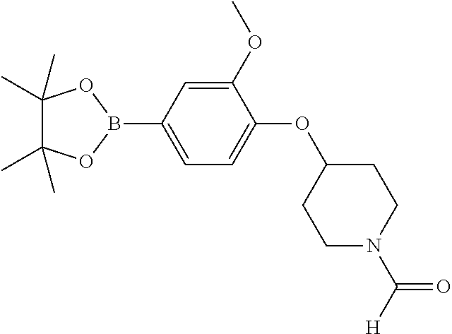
C1(OC)=CC(B2OC(C)(C)C(C)(C)O2)=CC=C1OC1CCN(C([H])=O)CC1
